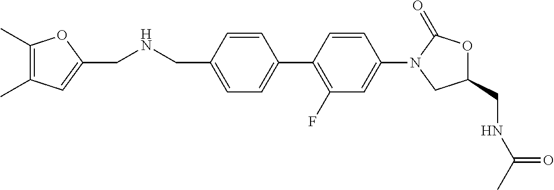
C1(CNC(=O)C)OC(=O)N(C2=CC(F)=C(C3=CC=C(CNCC4=CC(C)=C(C)O4)C=C3)C=C2)C1
